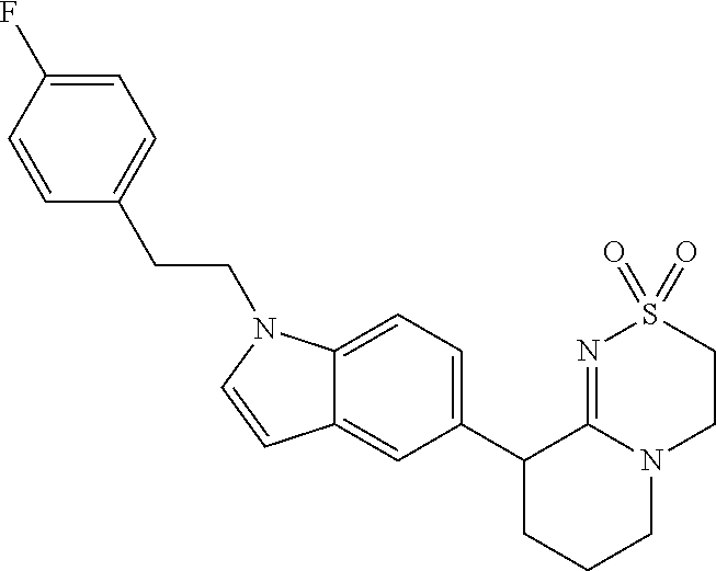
C12=CC=C(C3CCCN4C3=NS(=O)(=O)CC4)C=C1C=CN2CCC1=CC=C(F)C=C1
